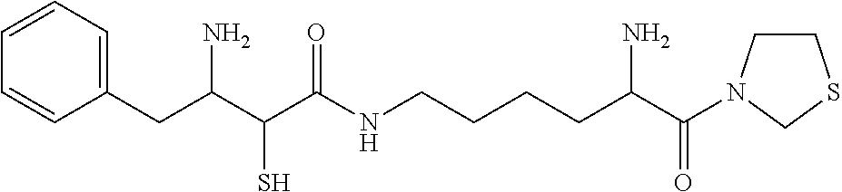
C1(CC(C(C(NCCCCC(C(=O)N2CCSC2)N)=O)S)N)=CC=CC=C1
